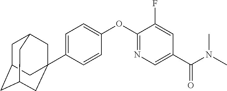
C1=C(C23CC4CC(CC(C2)C4)C3)C=CC(OC2=NC=C(C(N(C)C)=O)C=C2F)=C1
